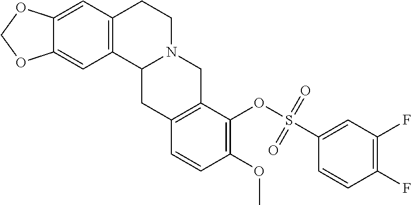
C12=CC3=C(C=C1OCO2)CCN1C3CC2=C(C1)C(OS(C1=CC(F)=C(F)C=C1)(=O)=O)=C(OC)C=C2
